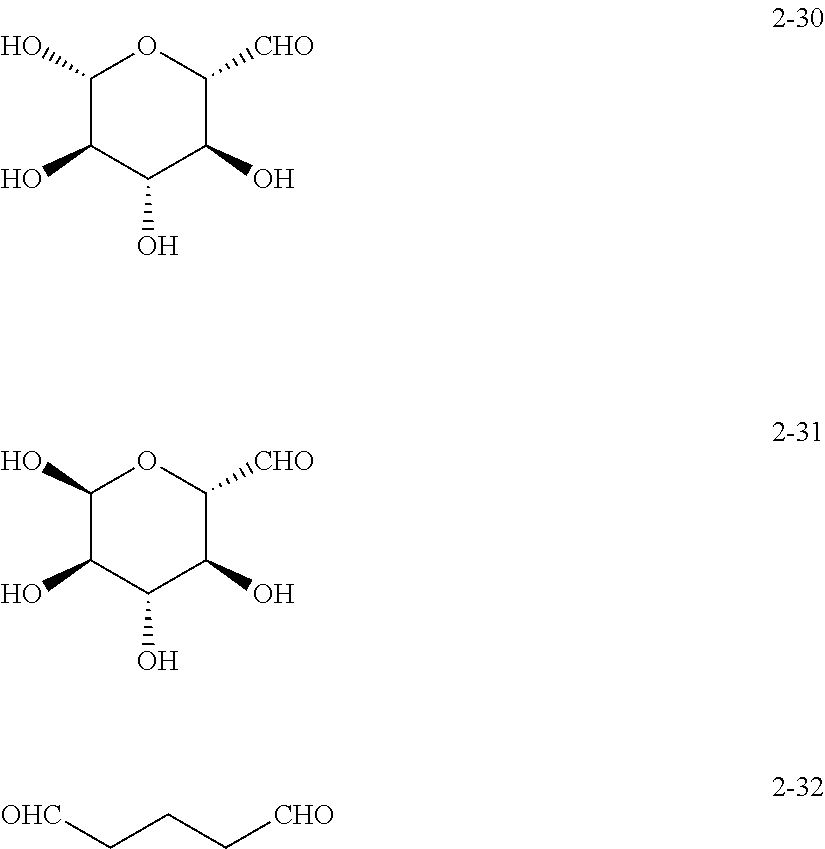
C1(O)C(O)C(O)C(O)C([CHO])O1.C1(O)C(O)C(O)C(O)C([CHO])O1.[OHC]CCC[CHO]
